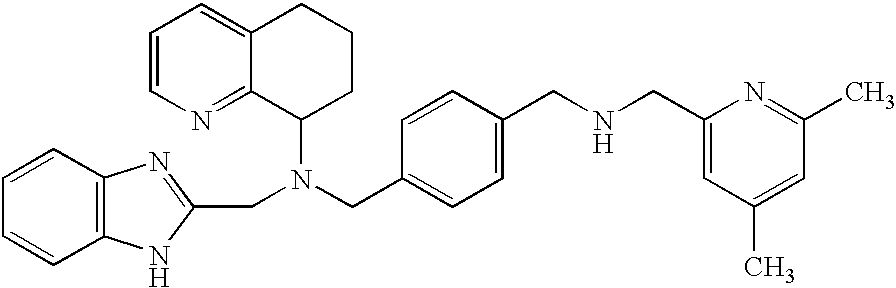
C1=CN=C2C(=C1)CCCC2N(CC1=CC=C(CNCC2=CC(C)=CC(C)=N2)C=C1)CC1=NC2=C(N1)C=CC=C2
